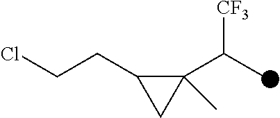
C(CC1C(C(C)[CF3])(C)C1)Cl
